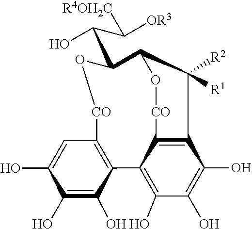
C(C1O[CO]C2=C(C(O)=C(O)C(O)=C2)C2=C(O)C(O)=C(O)C3=C2[CO]OC1C3([R2])[R1])(O)C([OR3])[R4OH2C]
